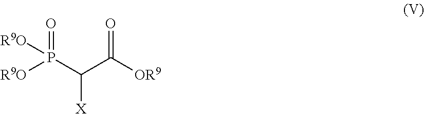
C(C(P([R9O])([R9O])=O)[X])(=O)[OR9]
